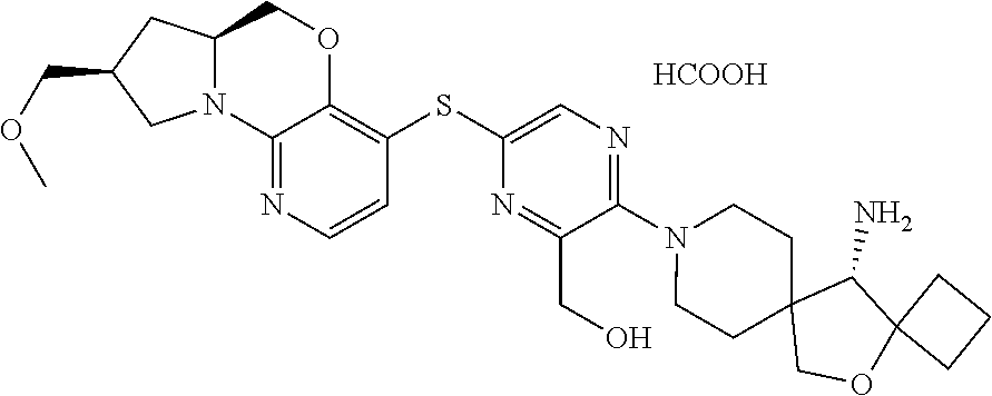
C12=NC=CC(SC3=CN=C(N4CCC5(CC4)COC4(C5N)CCC4)C(CO)=N3)=C1OCC1N2CC(COC)C1.[HCOOH]
